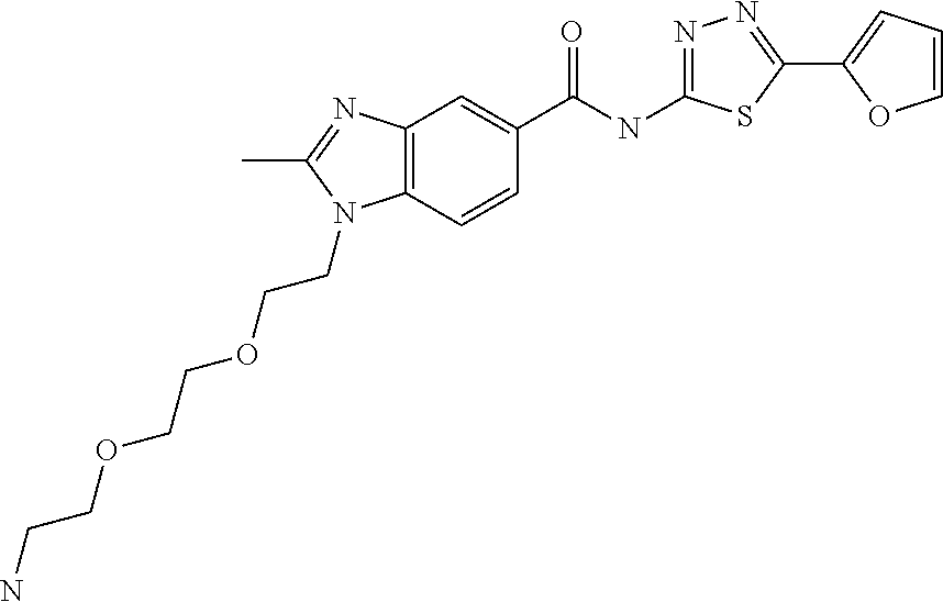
C12=C(C=CC(C(NC3=NN=C(C4=CC=CO4)S3)=O)=C1)N(CCOCCOCCN)C(C)=N2
